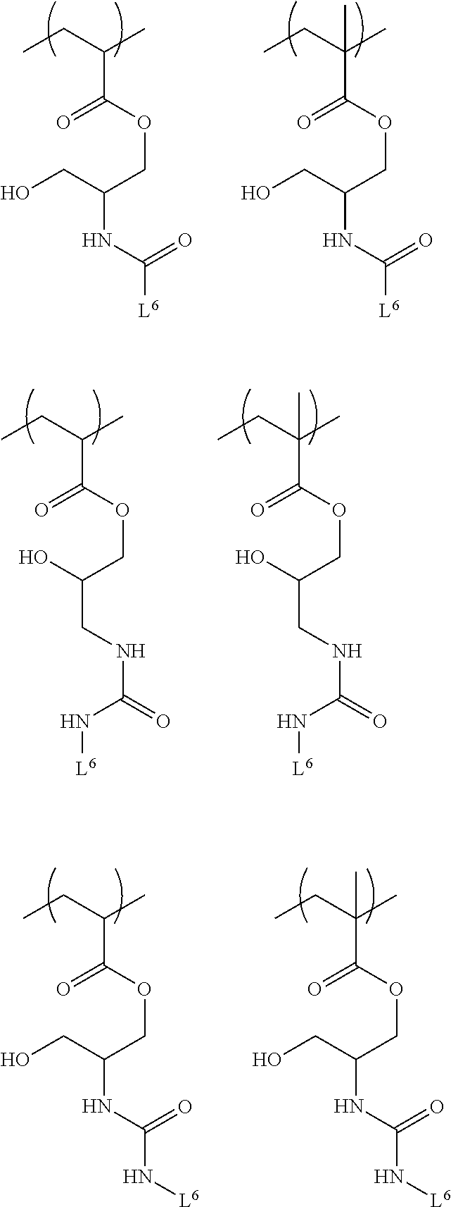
CCC(C)C(OCC(NC([L6])=O)CO)=O.CCC(C)(C(OCC(NC([L6])=O)CO)=O)C.CCC(C)C(OCC(CNC(=O)N[L6])O)=O.CCC(C)(C(OCC(CNC(=O)N[L6])O)=O)C.CCC(C)C(OCC(NC(N[L6])=O)CO)=O.CCC(C)(C(OCC(NC(N[L6])=O)CO)=O)C
